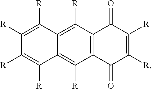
C1([R])=C([R])C([R])=C([R])C2=C([R])C3=C(C([R])=C12)C(=O)C([R])=C([R])C3=O
